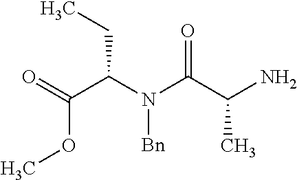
O=C(C(N(C(C(N)C)=O)[Bn])CC)OC
